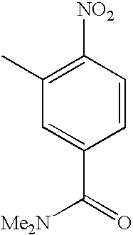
C1(C)=C([NO2])C=CC(C(=O)[Me2N])=C1
